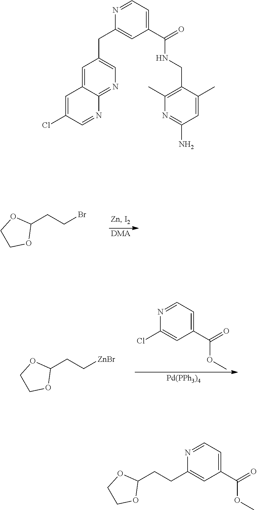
C1=C2C(=NC=C1CC1=CC(C(=O)NCC3=C(C)N=C(N)C=C3C)=CC=N1)N=CC(Cl)=C2.[DMA].C1(CCBr)OCCO1.ClC1=CC(C(=O)OC)=CC=N1.C1(CC[ZnBr])OCCO1.[Pd(PPh3)4].C1(CCC2=CC(C(=O)OC)=CC=N2)OCCO1
